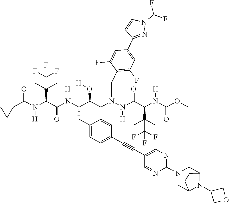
C1(C(N(C(C(N(C(C(CN(N(C(C(N(C(OC)=O)[H])C(C)(C)C(F)(F)F)=O)[H])CC2=C(F)C=C(C3=NN(C(F)F)C=C3)C=C2F)O[H])CC2=CC=C(C#CC3=CN=C(N4CC5N(C6COC6)C(C4)CC5)N=C3)C=C2)[H])=O)C(C)(C)C(F)(F)F)[H])=O)CC1
